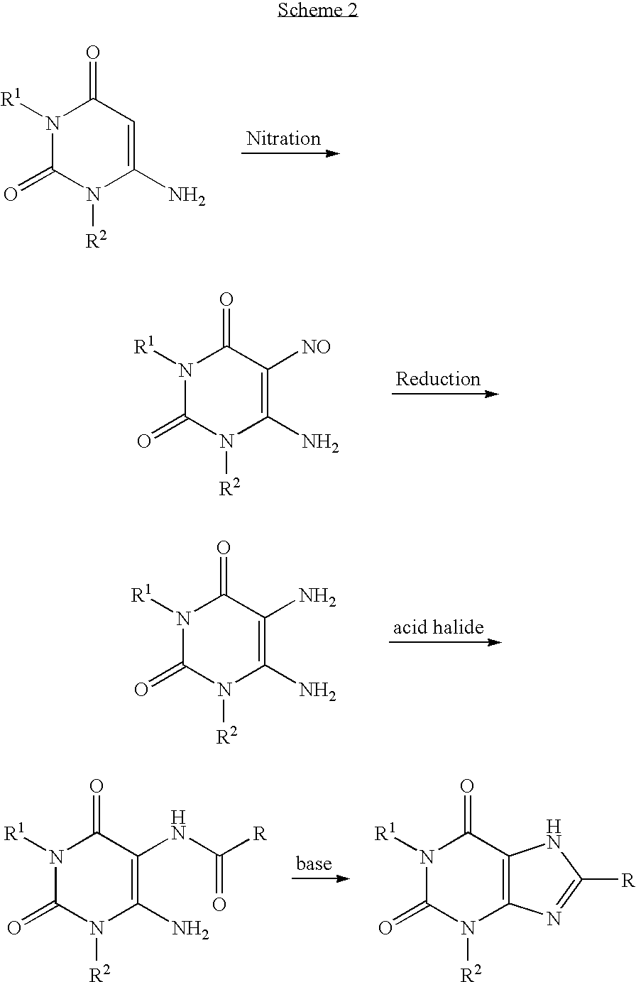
[R1]N1C(=O)C=C(N)N([R2])C1=O.[R1]N1C(=O)C([NO])=C(N)N([R2])C1=O.[R1]N1C(=O)C(N)=C(N)N([R2])C1=O.[R1]N1C(=O)C(NC(=O)[R])=C(N)N([R2])C1=O.[R1]N1C(=O)C2=C(N([R2])C1=O)N=C([R])N2
